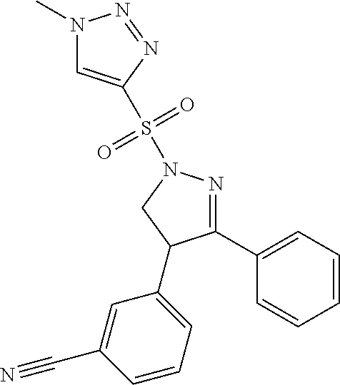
N1(C)C=C(S(N2N=C(C3=CC=CC=C3)C(C3=CC=CC(C#N)=C3)C2)(=O)=O)N=N1
